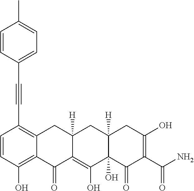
C1=CC(O)=C2C(=C1C#CC1=CC=C(C)C=C1)CC1([H])C(=C(O)C3(O)C([H])(C1)CC(O)=C(C(N)=O)C3=O)C2=O
